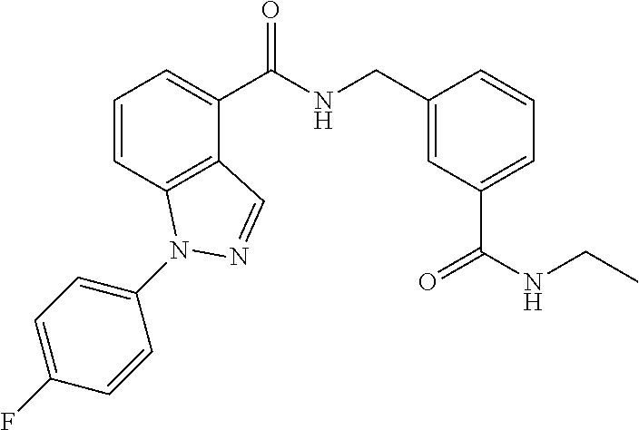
C1=CC2=C(C(C(NCC3=CC(C(NCC)=O)=CC=C3)=O)=C1)C=NN2C1=CC=C(F)C=C1
